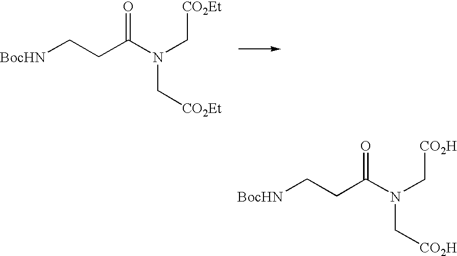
[BocHN]CCC(N(C[CO2Et])C[CO2Et])=O.[BocHN]CCC(N(C[CO2H])C[CO2H])=O
